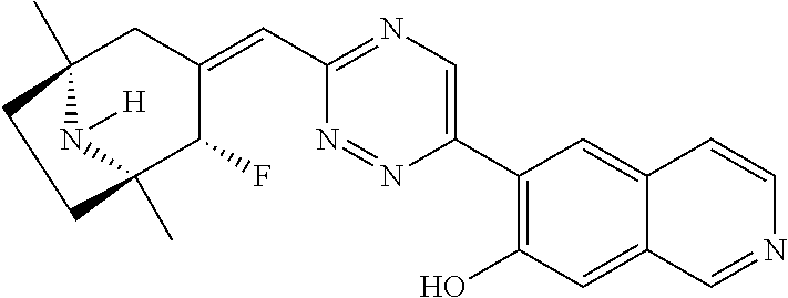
C12(C)N([H])C(C)(C(F)C(=CC3=NC=C(C4=C(O)C=C5C(=C4)C=CN=C5)N=N3)C1)CC2
